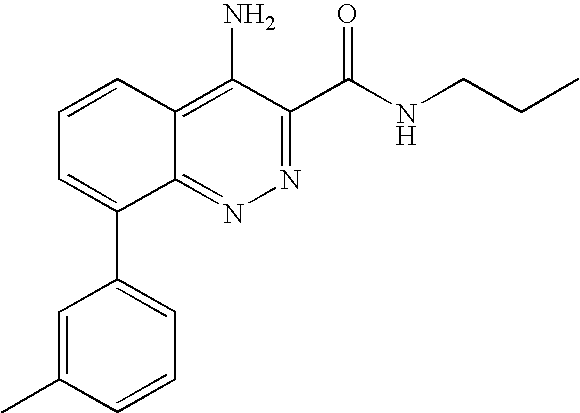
C1=CC(C)=CC(C2=CC=CC3=C(N)C(C(NCCC)=O)=NN=C23)=C1
